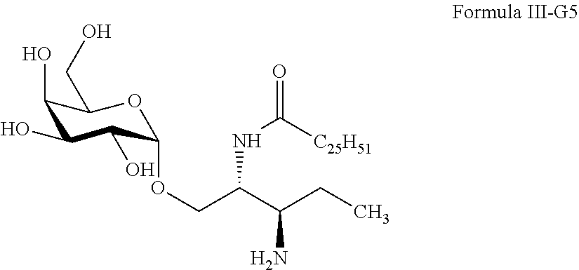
C1(O)C(O)C(O)C(OCC(C(CC)N)NC(=O)[C25H51])OC1CO
